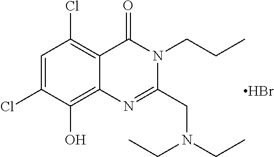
C1=C(Cl)C(O)=C2C(=C1Cl)C(=O)N(CCC)C(CN(CC)CC)=N2.Br
